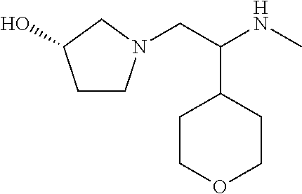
C1COCCC1C(CN1CCC(O)C1)NC
